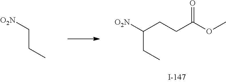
C(CC)[O2N].[O2N]C(CCC(OC)=O)CC
